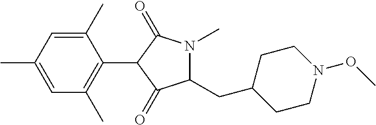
C1(C)=CC(C)=CC(C)=C1C1C(=O)N(C)C(CC2CCN(OC)CC2)C1=O
